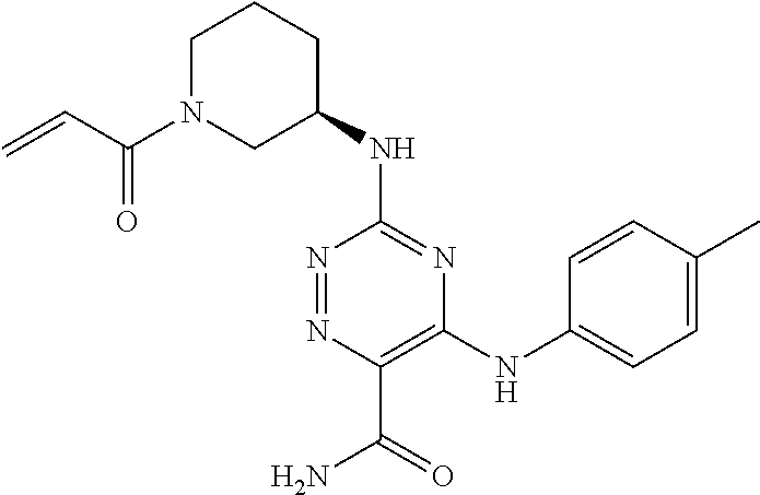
C1(NC2=NC(NC3=CC=C(C)C=C3)=C(C(=O)N)N=N2)CCCN(C(=O)C=C)C1
